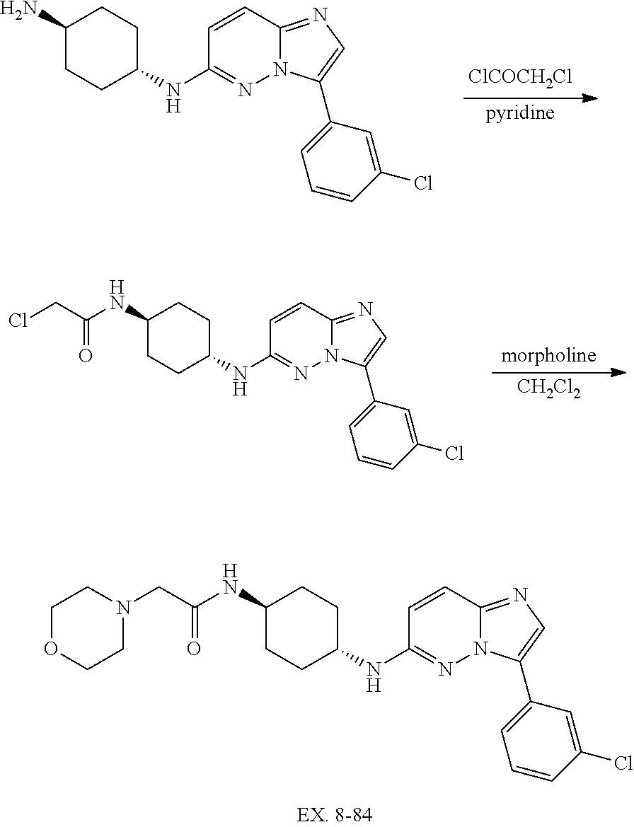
C1=CC2=NC=C(C3=CC=CC(Cl)=C3)N2N=C1NC1CCC(N)CC1.[ClCOCH2Cl].[pyridine].C1=CC2=NC=C(C3=CC=CC(Cl)=C3)N2N=C1NC1CCC(NC(CCl)=O)CC1.[morpholine].[CH2Cl2].C1=CC2=NC=C(C3=CC=CC(Cl)=C3)N2N=C1NC1CCC(NC(CN2CCOCC2)=O)CC1
